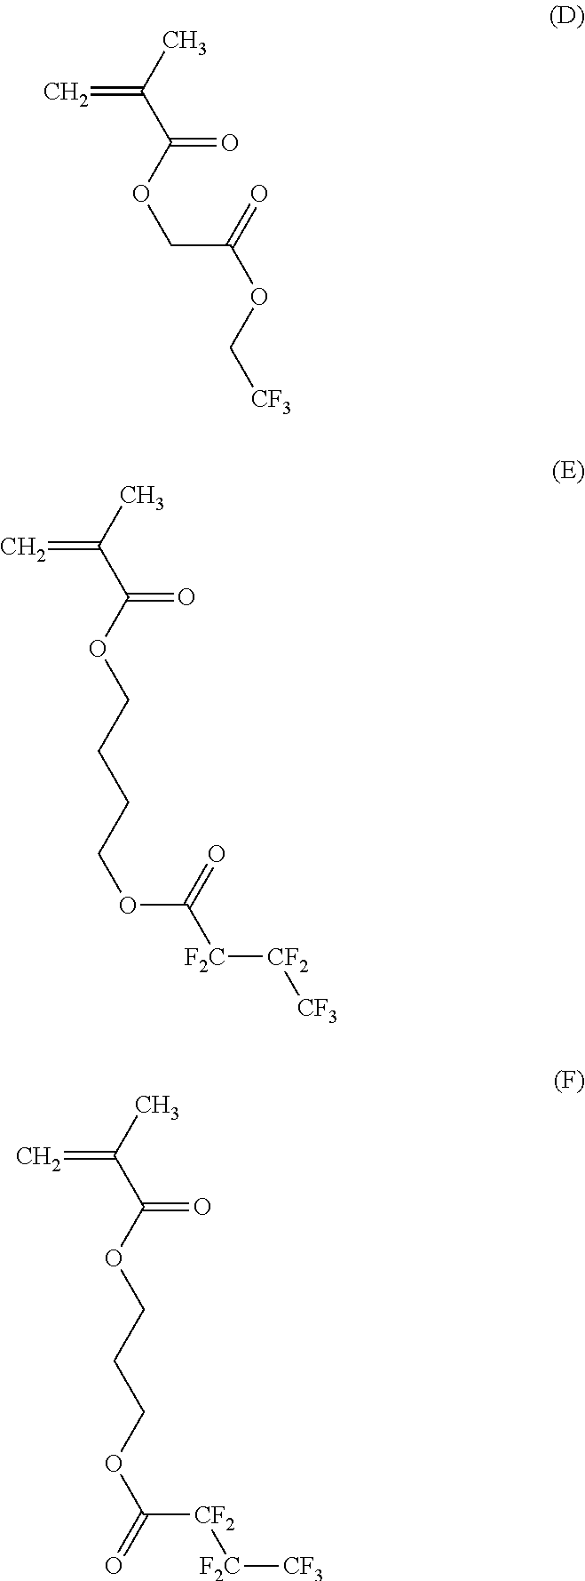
C=C(C)C(OCC(OC[CF3])=O)=O.C=C(C)C(OCCCCOC([F2C][CF2][CF3])=O)=O.C=C(C)C(OCCCOC(=O)[CF2][F2C][CF3])=O
